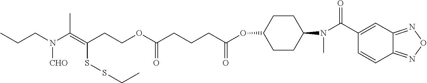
C1(OC(CCCC(OCCC(SSCC)=C(N([CHO])CCC)C)=O)=O)CCC(N(C(=O)C2=CC3=NON=C3C=C2)C)CC1
